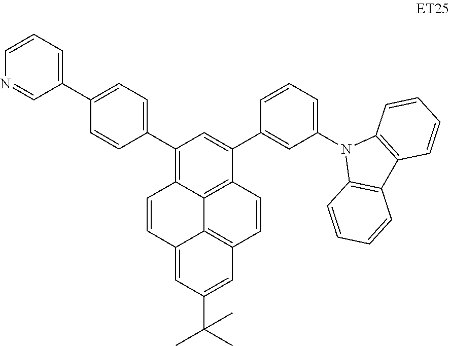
C1(C2=CC=C(C3=CC=CN=C3)C=C2)=C2C3=C(C(C4=CC(N5C6=C(C7=C5C=CC=C7)C=CC=C6)=CC=C4)=C1)C=CC1=C3C(=CC(C(C)(C)C)=C1)C=C2
